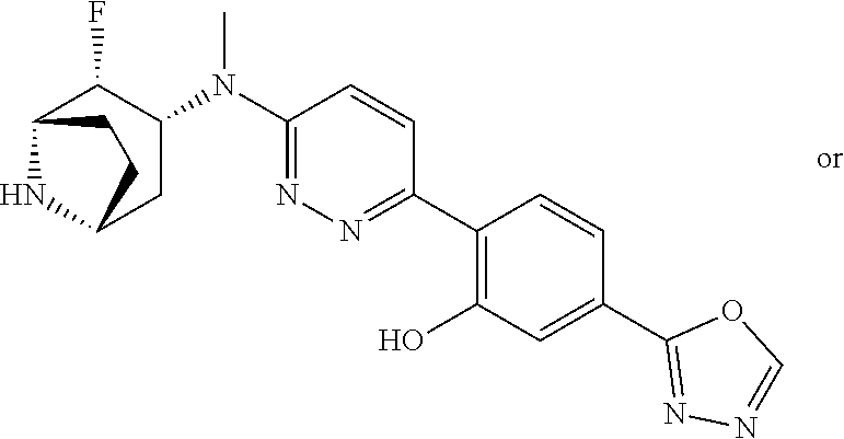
C1(C2=NN=C(N(C3C(F)C4NC(C3)CC4)C)C=C2)=C(O)C=C(C2=NN=CO2)C=C1
